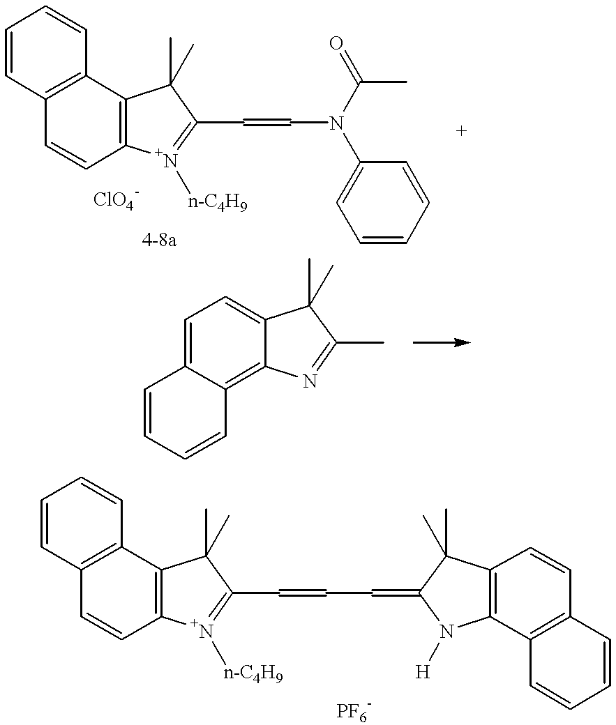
C1=CC=CC2=C3C(=CC=C12)C(C)(C)C(C)=N3.C1=CC2=C(C=C1)C1=C(C=C2)[N+]([n-C4H9])=C(C=CN(C2=CC=CC=C2)C(C)=O)C1(C)C.C1=CC2=C(C=C1)C1=C(C=C2)[N+]([n-C4H9])=C(C=CC=C2N([H])C3=C(C2(C)C)C=CC2=C3C=CC=C2)C1(C)C
